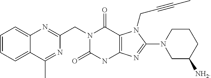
C1=CC=C2C(=C1)N=C(CN1C(=O)C3=C(NC1=O)N=C(N1CC([NH2])CCC1)N3CC#CC)N=C2C
